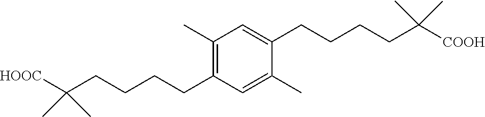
C1=C(CCCCC(C)(C)[COOH])C(C)=CC(CCCCC(C)(C)[HOOC])=C1C
